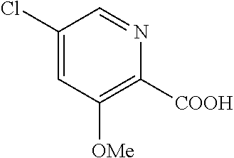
C1(Cl)=CC([OMe])=C([COOH])N=C1
